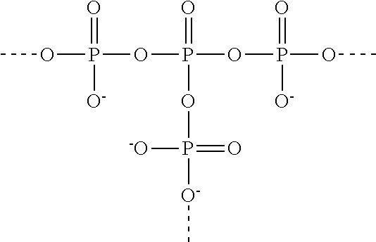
P(OP(=O)(OP([O-]C)(=O)[-O])OP(OC)(=O)[O-])(OC)(=O)[O-]
